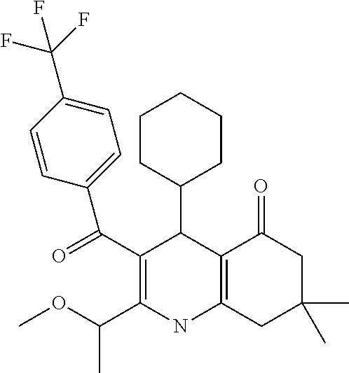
C12=C(CC(C)(C)CC1=O)NC(C(OC)C)=C(C(=O)C1=CC=C(C(F)(F)F)C=C1)C2C1CCCCC1
